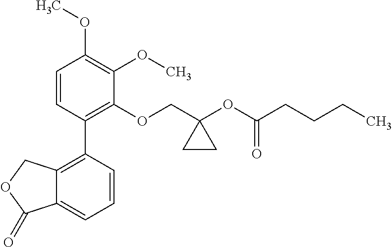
C1=CC(C2=C3C(=CC=C2)C(=O)OC3)=C(OCC2(OC(CCCC)=O)CC2)C(OC)=C1OC
